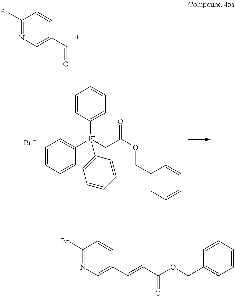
C1(Br)=NC=C(C=O)C=C1.[Br-].C1=CC([P+](CC(OCC2=CC=CC=C2)=O)(C2=CC=CC=C2)C2=CC=CC=C2)=CC=C1.C1(Br)=NC=C(C=CC(OCC2=CC=CC=C2)=O)C=C1
